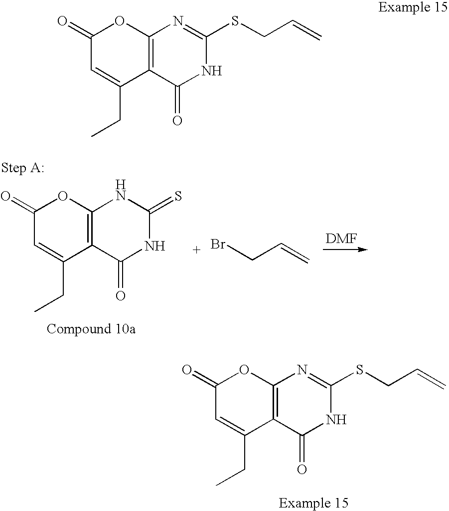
C12=C(C(=O)NC(SCC=C)=N1)C(CC)=CC(=O)O2.[DMF].C12=C(C(=O)NC(=S)N1)C(CC)=CC(=O)O2.BrCC=C.C12=C(C(=O)NC(SCC=C)=N1)C(CC)=CC(=O)O2
